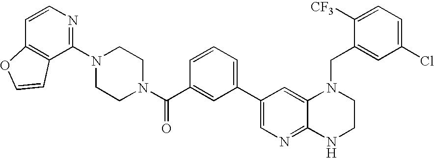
C1(C2=CC=CC(C(N3CCN(C4=NC=CC5=C4C=CO5)CC3)=O)=C2)=CN=C2C(=C1)N(CC1=CC(Cl)=CC=C1[CF3])CCN2
